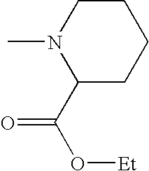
CN1C(C(O[Et])=O)CCCC1
